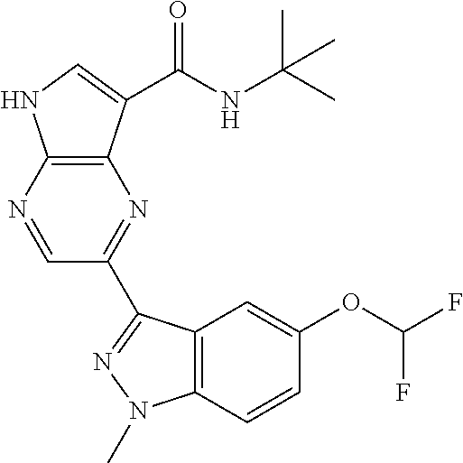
C1=NC2=C(N=C1C1=NN(C)C3=C1C=C(OC(F)F)C=C3)C(C(NC(C)(C)C)=O)=CN2
